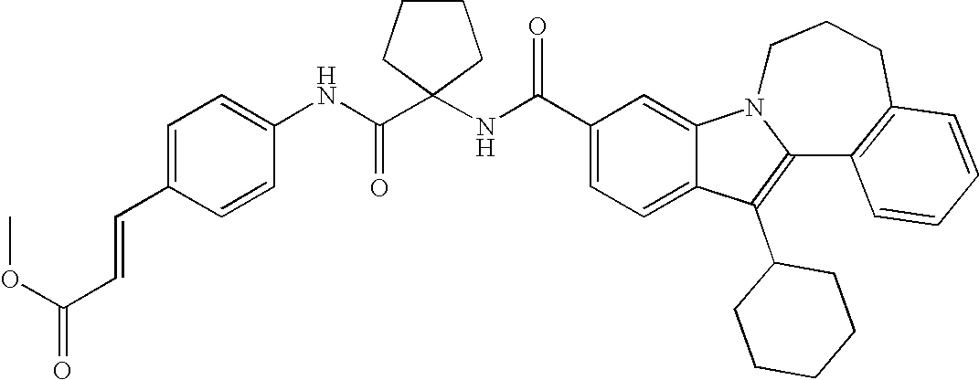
C1(C(NC2(C(NC3=CC=C(C=CC(=O)OC)C=C3)=O)CCCC2)=O)=CC=C2C(=C1)N1C(=C2C2CCCCC2)C2=C(CCC1)C=CC=C2
